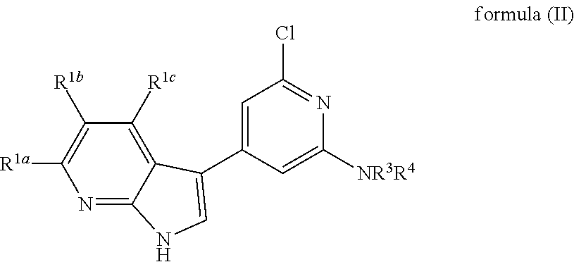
N1=C2C(=C([R1c])C([R1b])=C1[R1a])C(C1=CC(Cl)=NC([NR3R4])=C1)=CN2
